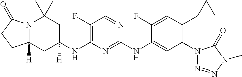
N12C([H])(CC(NC3=C(F)C=NC(NC4=CC(N5N=NN(C)C5=O)=C(C5CC5)C=C4F)=N3)([H])CC1(C)C)CCC2=O
